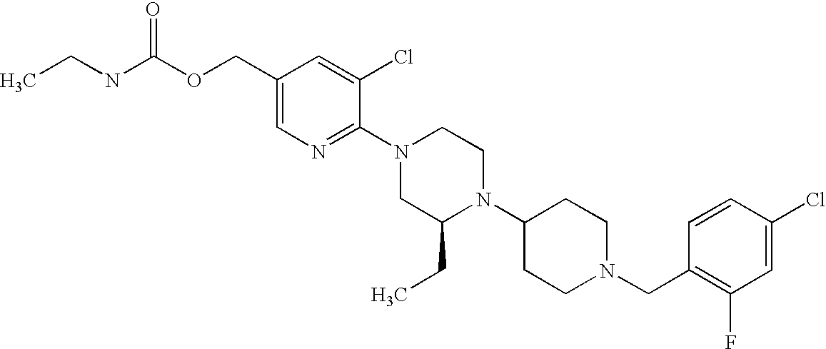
C1(Cl)=CC(F)=C(CN2CCC(N3C(CC)CN(C4=NC=C(COC(NCC)=O)C=C4Cl)CC3)CC2)C=C1
